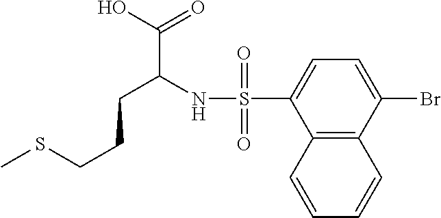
N(S(C1=CC=C(Br)C2=C1C=CC=C2)(=O)=O)C(CCCSC)C(O)=O
